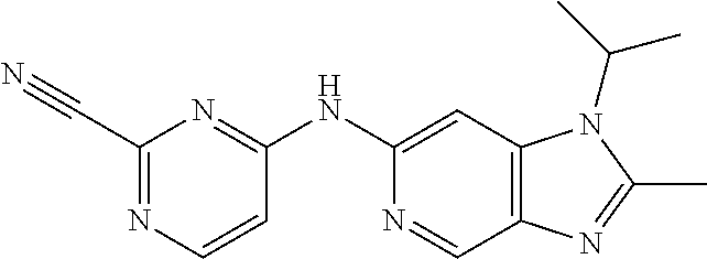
C(C1=NC=CC(NC2=CC3=C(C=N2)N=C(C)N3C(C)C)=N1)#N
